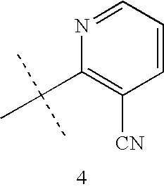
C1=NC(C(C)(C)C)=C([CN])C=C1
